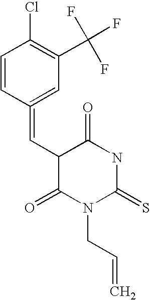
C1=CC(=CC2C(=O)N(CC=C)C(=S)NC2=O)=CC(C(F)(F)F)=C1Cl
